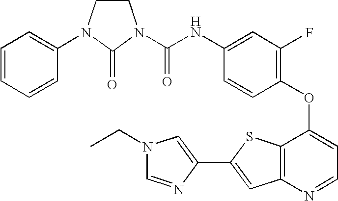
C(NC1=CC(F)=C(OC2=CC=NC3=C2SC(C2=CN(CC)C=N2)=C3)C=C1)(=O)N1CCN(C2=CC=CC=C2)C1=O
